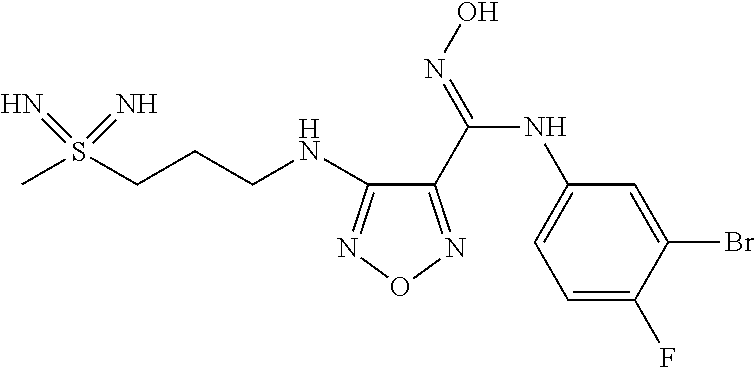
S(CCCNC1=NON=C1C(=NO)NC1=CC=C(F)C(Br)=C1)(C)(=N)=N
